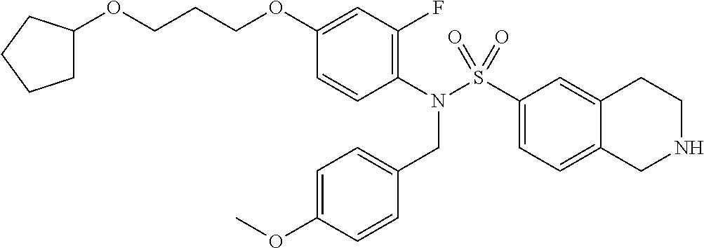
C12=CC=C(S(N(C3=C(F)C=C(OCCCOC4CCCC4)C=C3)CC3=CC=C(OC)C=C3)(=O)=O)C=C1CCNC2
